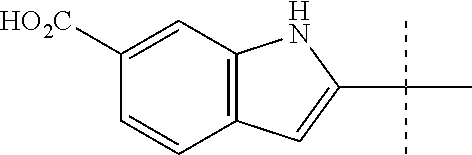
C12=C(C=CC([HO2C])=C1)C=C(C(C)(C)C)N2
